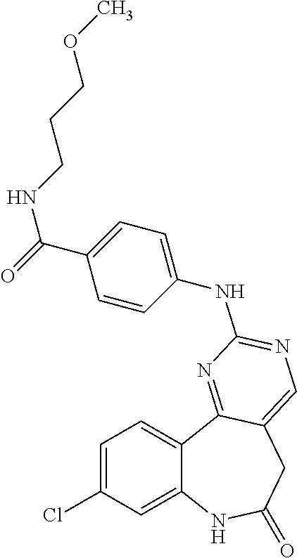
C1=C(Cl)C=C2C(=C1)C1=NC(NC3=CC=C(C(=O)NCCCOC)C=C3)=NC=C1CC(=O)N2
